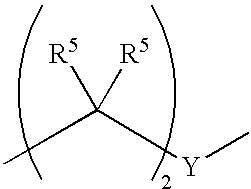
CC([Y]C)([R5])[R5]
